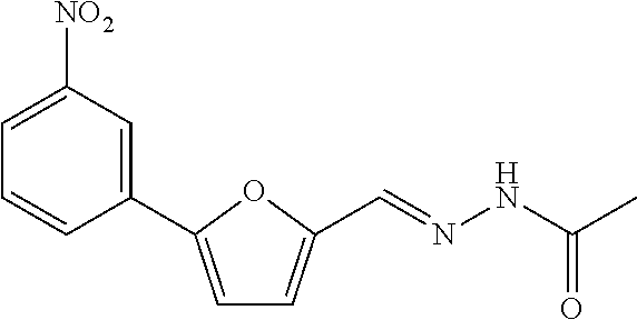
C1=C(C2=CC([NO2])=CC=C2)OC(C=NNC(C)=O)=C1
